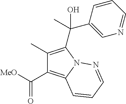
C1(C)=C(C(C2=CN=CC=C2)(O)C)N2C(=C1C([MeO])=O)C=CC=N2
